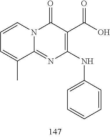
C1=CC=C(C)C2=NC(NC3=CC=CC=C3)=C(C(O)=O)C(=O)N12
